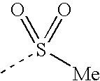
CS([Me])(=O)=O
